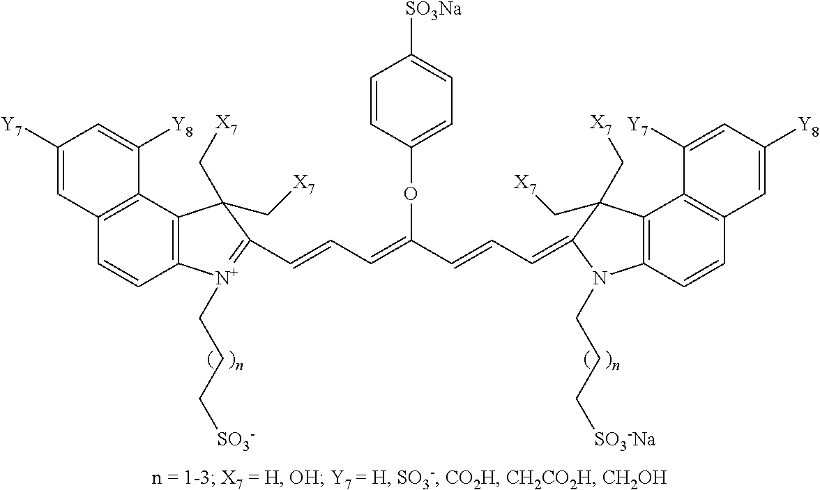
O(C(C=CC=C1C(C[X7])(C[X7])C2=C(C=CC3=C2C([Y7])=CC([Y8])=C3)N1CCC[SO3-Na])=CC=CC1=[N+](CCC[SO3-])C2=C(C3=C(C=C2)C=C([Y7])C=C3[Y8])C1(C[X7])C[X7])C1=CC=C([SO3Na])C=C1
